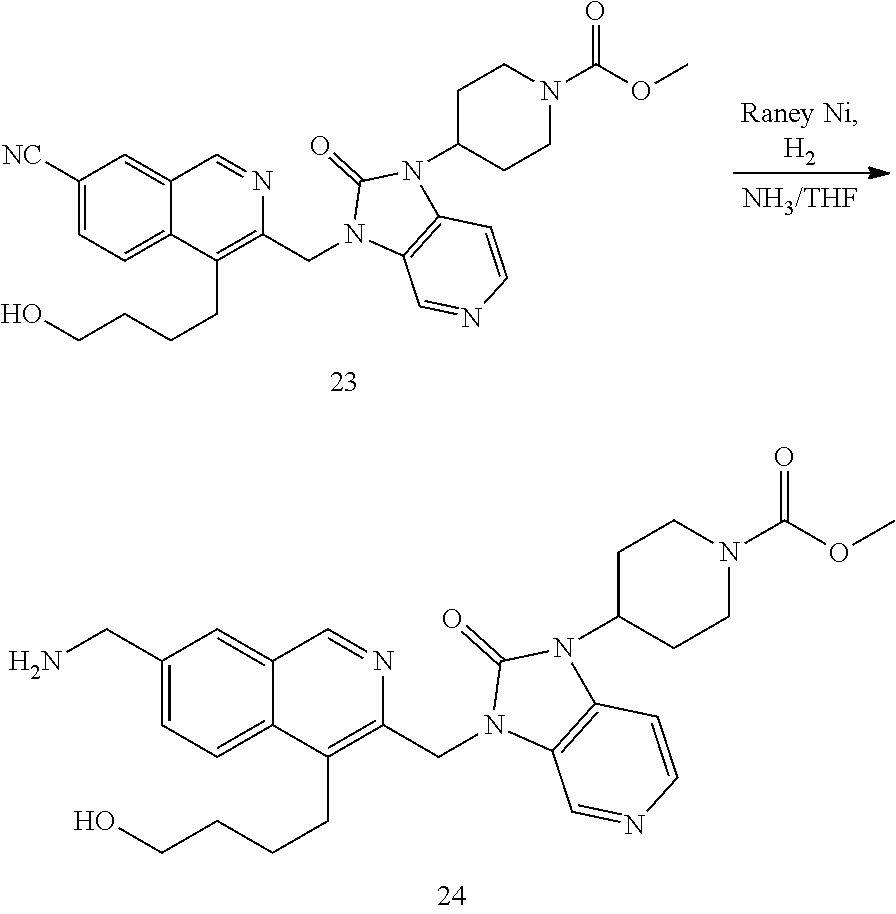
C1([NC])=CC=C2C(=C1)C=NC(CN1C3=C(N(C4CCN(C(OC)=O)CC4)C1=O)C=CN=C3)=C2CCCCO.C1(CN)=CC=C2C(=C1)C=NC(CN1C3=C(N(C4CCN(C(OC)=O)CC4)C1=O)C=CN=C3)=C2CCCCO
